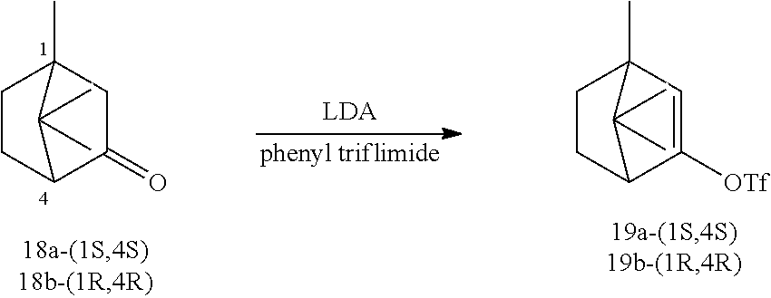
C1CC2C(=O)CC1(C)C2(C)C.C1CC2C([OTf])=CC1(C)C2(C)C
